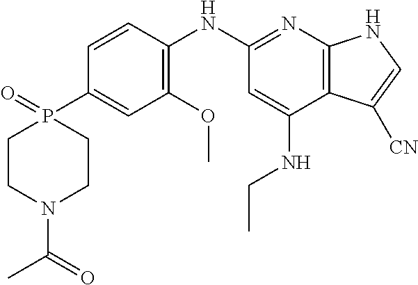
C1=CC(NC2=NC3=C(C(NCC)=C2)C([CN])=CN3)=C(OC)C=C1P1(=O)CCN(C(=O)C)CC1
